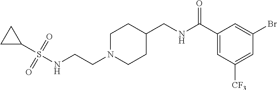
N(CCN1CCC(CNC(C2=CC([CF3])=CC(Br)=C2)=O)CC1)S(C1CC1)(=O)=O
